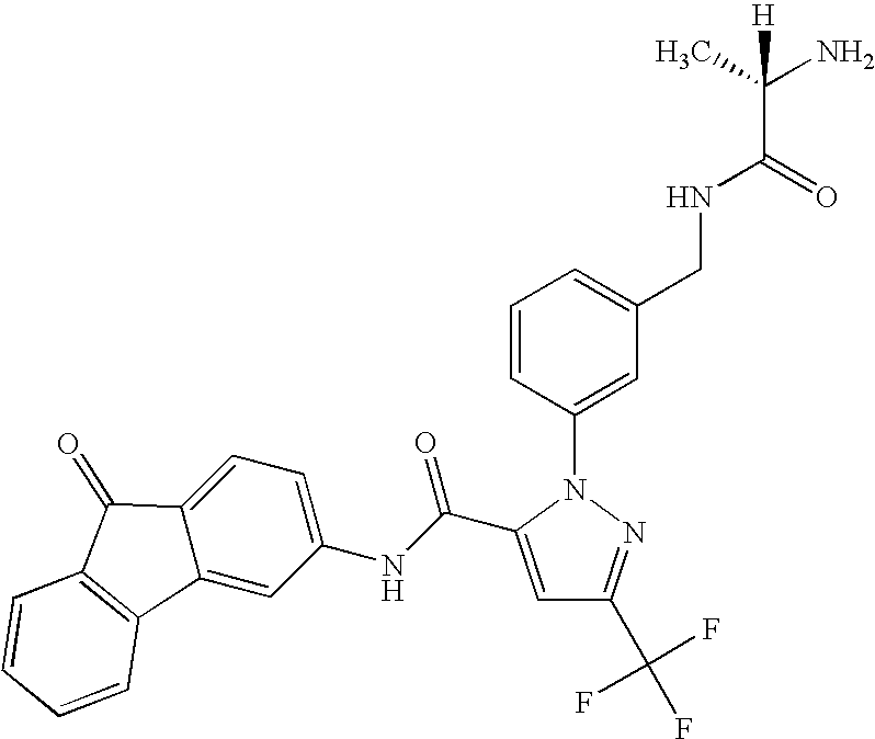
C1=C(C(NC2=CC=C3C(=C2)C2=C(C3=O)C=CC=C2)=O)N(C2=CC(CNC(C(N)(C)[H])=O)=CC=C2)N=C1C(F)(F)F
